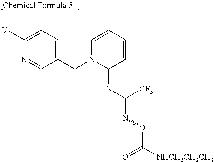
N1(CC2=CC=C(Cl)N=C2)C(=NC(=NOC([NHCH2CH2CH3])=O)[CF3])C=CC=C1
